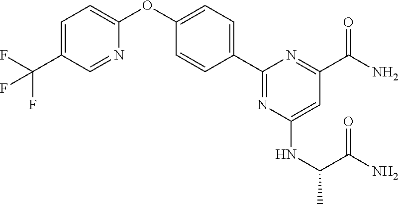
C1=C(C(F)(F)F)C=NC(OC2=CC=C(C3=NC(NC(C)C(N)=O)=CC(C(N)=O)=N3)C=C2)=C1
